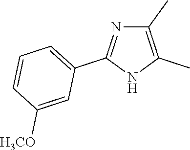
C1(C)=C(C)NC(C2=CC=CC([H3CO])=C2)=N1
